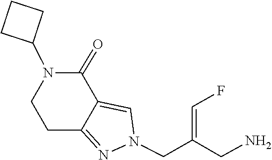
C12=NN(CC(CN)=CF)C=C1C(=O)N(C1CCC1)CC2
